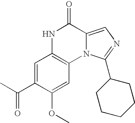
C1=C(C(C)=O)C(OC)=CC2=C1NC(=O)C1=CN=C(C3CCCCC3)N21
